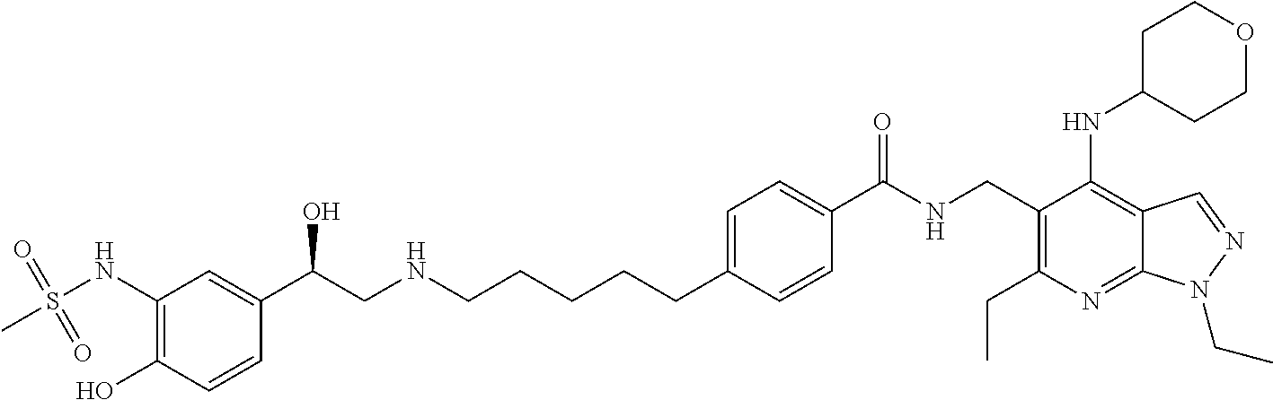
C1(CC)=C(CNC(=O)C2=CC=C(CCCCCNCC(C3=CC(NS(=O)(=O)C)=C(O)C=C3)O)C=C2)C(NC2CCOCC2)=C2C(=N1)N(CC)N=C2
